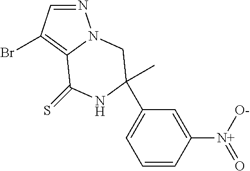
C1=CC([N+](=O)[O-])=CC(C2(C)NC(=S)C3=C(Br)C=NN3C2)=C1
